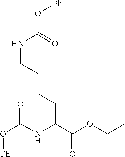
CCOC(C(NC(O[Ph])=O)CCCCNC(O[Ph])=O)=O
